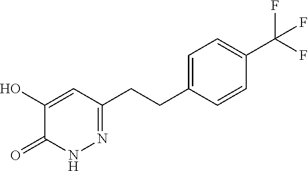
C1=CC(CCC2=NNC(=O)C(O)=C2)=CC=C1C(F)(F)F
